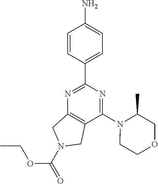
C1(C2=NC3=C(C(N4CCOCC4C)=N2)CN(C(=O)OCC)C3)=CC=C(N)C=C1
